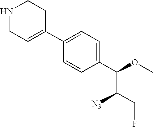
C1(C2=CCNCC2)=CC=C(C(OC)C(CF)[N3])C=C1
